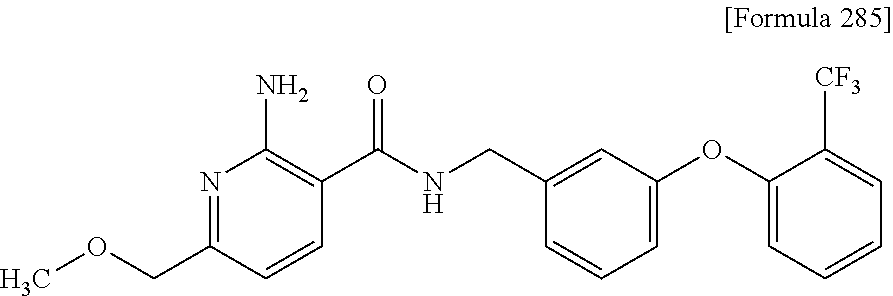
N1=C(COC)C=CC(C(NCC2=CC(OC3=CC=CC=C3[CF3])=CC=C2)=O)=C1N
